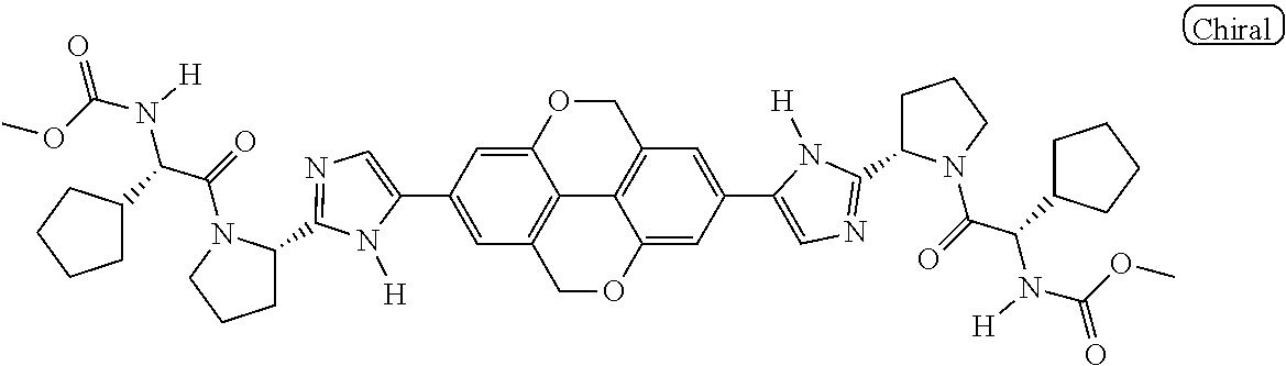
C1(C2=CC3=C4C(=C2)OCC2=C4C(=CC(C4=CN=C(C5CCCN5C(=O)C(C5CCCC5)N(C(OC)=O)[H])N4[H])=C2)OC3)=CN=C(C2CCCN2C(=O)C(C2CCCC2)N(C(OC)=O)[H])N1[H]
